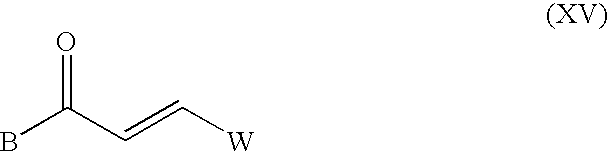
BC(C=C[W])=O
